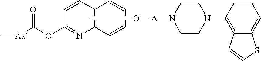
O(C)[A]N1CCN(C2=C3C(=CC=C2)SC=C3)CC1.C1=CC2=C(N=C1OC([Aa]C)=O)C=CC=C2
